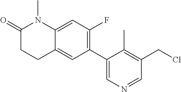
C12=CC(F)=C(C3=CN=CC(CCl)=C3C)C=C1CCC(=O)N2C
